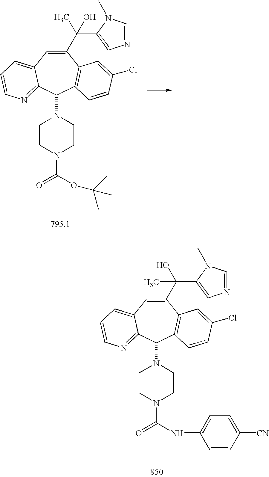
C1(C(C2=CN=CN2C)(C)O)=CC2=CC=CN=C2C(N2CCN(C(=O)OC(C)(C)C)CC2)C2=C1C=C(Cl)C=C2.C1(C(C2=CN=CN2C)(C)O)=CC2=CC=CN=C2C(N2CCN(C(=O)NC3=CC=C([CN])C=C3)CC2)C2=C1C=C(Cl)C=C2
